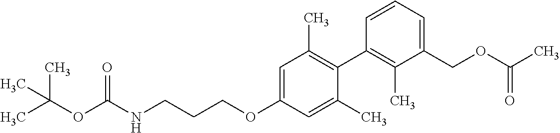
C1=C(OCCCNC(OC(C)(C)C)=O)C=C(C)C(C2=C(C)C(COC(C)=O)=CC=C2)=C1C
